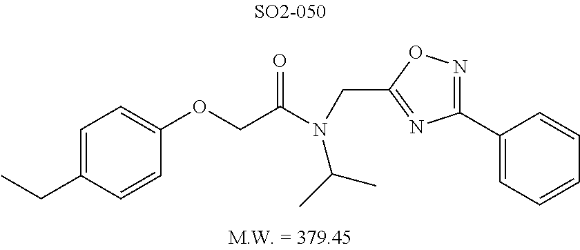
C1(OCC(N(CC2=NC(C3=CC=CC=C3)=NO2)C(C)C)=O)=CC=C(CC)C=C1
